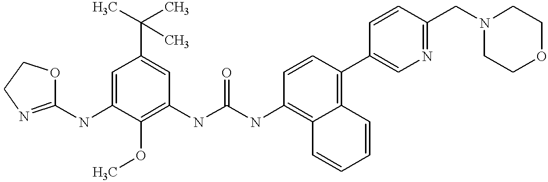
C1=C(NC2=NCCO2)C(OC)=C(NC(NC2=C3C=CC=CC3=C(C3=CN=C(CN4CCOCC4)C=C3)C=C2)=O)C=C1C(C)(C)C
